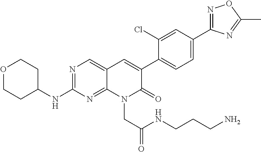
N1=C(C2=CC=C(C3=CC4=CN=C(NC5CCOCC5)N=C4N(CC(=O)NCCCN)C3=O)C(Cl)=C2)N=C(C)O1
